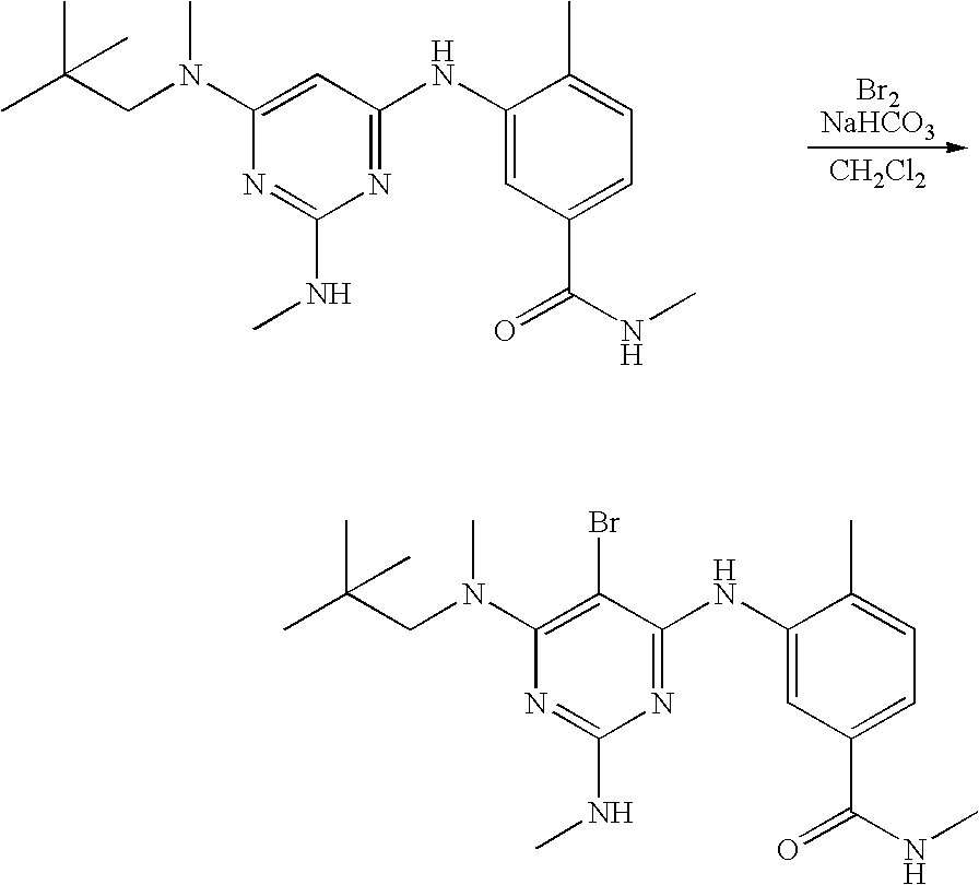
C1(N(CC(C)(C)C)C)=CC(NC2=CC(C(NC)=O)=CC=C2C)=NC(NC)=N1.[CH2Cl2].C1(N(CC(C)(C)C)C)=C(Br)C(NC2=CC(C(NC)=O)=CC=C2C)=NC(NC)=N1
